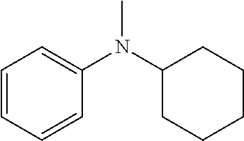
C1=CC=CC(N(C2CCCCC2)C)=C1
